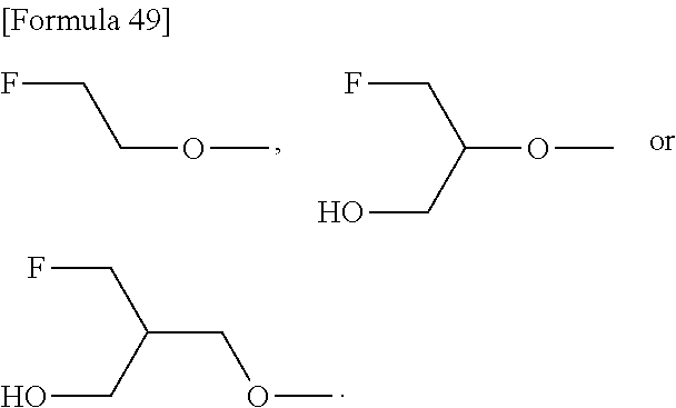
C(CO)(CF)COC.C(OC)CF.C(OC)(CO)CF
